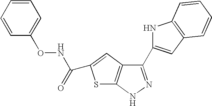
C1=CC=CC(ONC(=O)C2=CC3=C(S2)NN=C3C2=CC3=C(N2)C=CC=C3)=C1
